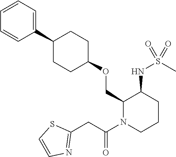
C1(OCC2C(NS(C)(=O)=O)CCCN2C(CC2=NC=CS2)=O)CCC(C2=CC=CC=C2)CC1
